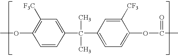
C1=CC(C(C2=CC=C(OC(=O)C)C([CF3])=C2)(C)C)=CC([F3C])=C1OC
